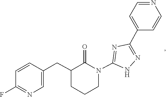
C1=NC=CC(C2=NNC(N3C(=O)C(CC4=CN=C(F)C=C4)CCC3)=N2)=C1
